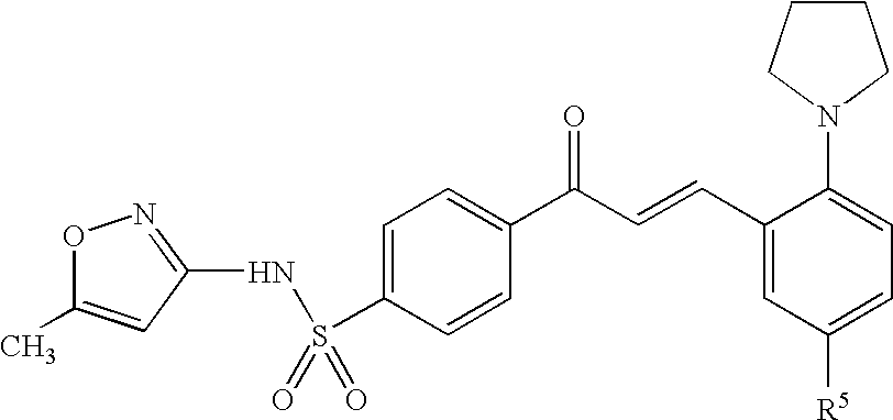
O1C(C)=CC(NS(C2=CC=C(C(C=CC3=CC([R5])=CC=C3N3CCCC3)=O)C=C2)(=O)=O)=N1
